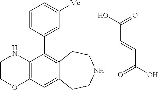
C(C=CC(=O)O)(=O)O.C1COC2=C(N1)C(C1=CC([Me])=CC=C1)=C1C(=C2)CCNCC1
